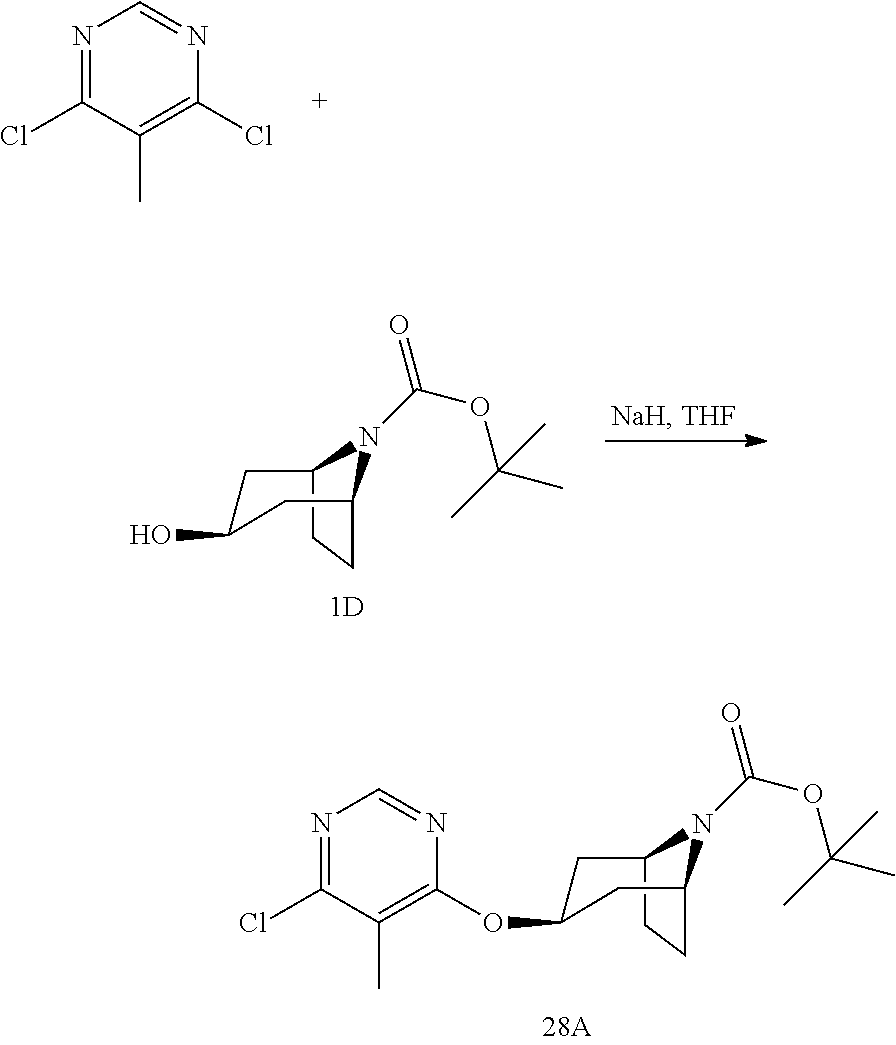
N1=C(Cl)C(C)=C(OC2CC3N(C(OC(C)(C)C)=O)C(C2)CC3)N=C1.N1=C(Cl)C(C)=C(Cl)N=C1.N1(C(OC(C)(C)C)=O)C2CC(O)CC1CC2
